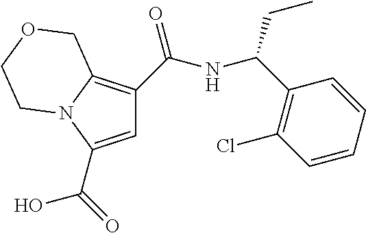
C1=C(C(O)=O)N2C(=C1C(NC(C1=C(Cl)C=CC=C1)CC)=O)COCC2
